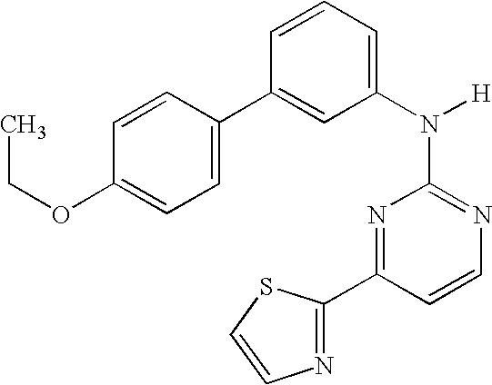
N1=C(N([H])C2=CC=CC(C3=CC=C(OCC)C=C3)=C2)N=C(C2=NC=CS2)C=C1
